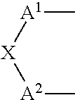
[A1]([X][A2]C)C
